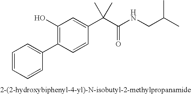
C1=CC=CC(C2=C(O)C=C(C(C(NCC(C)C)=O)(C)C)C=C2)=C1
